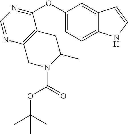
C1=C2C(=CC(OC3=NC=NC4=C3CC(C)N(C(OC(C)(C)C)=O)C4)=C1)C=CN2
